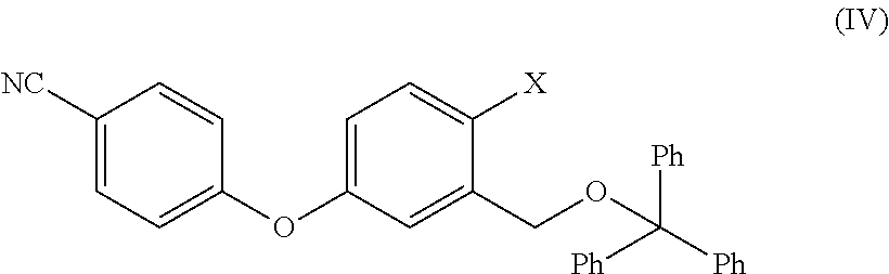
C1([NC])=CC=C(OC2=CC=C([X])C(COC([Ph])([Ph])[Ph])=C2)C=C1
